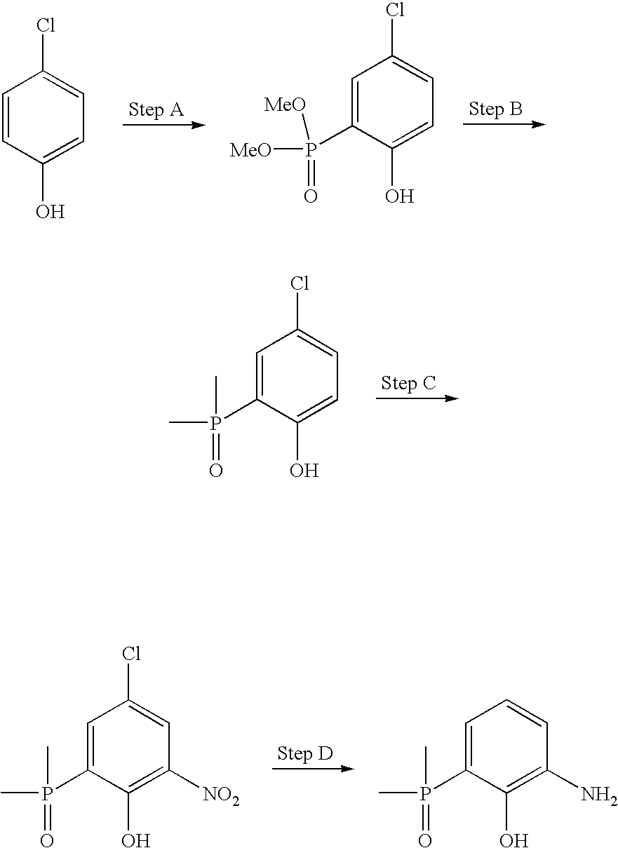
C1=C(P(C)(C)=O)C(O)=C([NO2])C=C1Cl.C1=C(P(C)(C)=O)C(O)=C(N)C=C1.C1=CC(O)=CC=C1Cl.C1=C(P([MeO])([MeO])=O)C(O)=CC=C1Cl.C1=C(P(C)(C)=O)C(O)=CC=C1Cl
